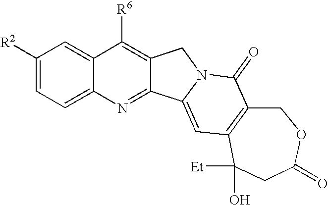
C1([R2])=CC=C2C(=C1)C([R6])=C1C(=N2)C2=CC3=C(C(=O)N2C1)COC(=O)CC3([Et])O
